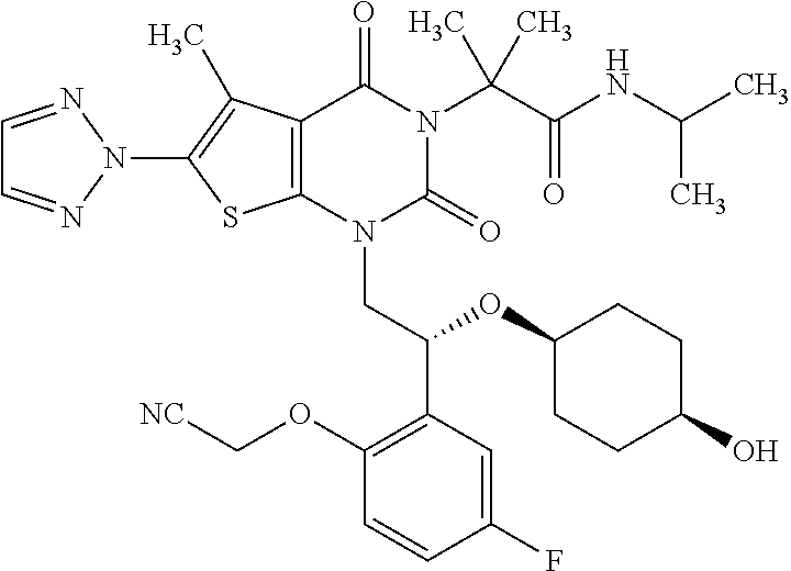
C1=NN(C2=C(C)C3=C(S2)N(CC(C2=C(OC[NC])C=CC(F)=C2)OC2CCC(O)CC2)C(=O)N(C(C(=O)NC(C)C)(C)C)C3=O)N=C1
